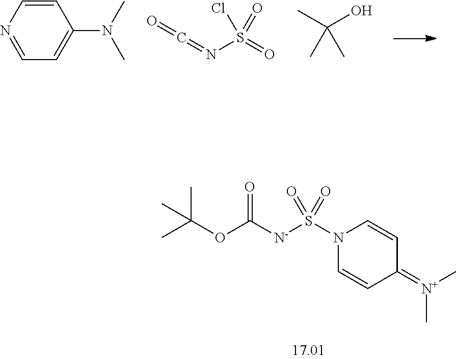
C1=CN=CC=C1N(C)C.N(S(=O)(Cl)=O)=C=O.CC(O)(C)C.CC(OC([N-]S(N1C=CC(=[N+](C)C)C=C1)(=O)=O)=O)(C)C
